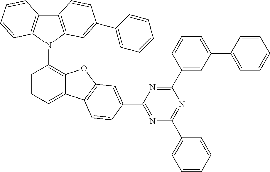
C12=C(N(C3=C4C(=CC=C3)C3=C(O4)C=C(C4=NC(C5=CC=CC=C5)=NC(C5=CC(C6=CC=CC=C6)=CC=C5)=N4)C=C3)C3=C1C=CC=C3)C=C(C1=CC=CC=C1)C=C2
